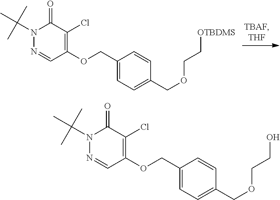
C1(OCC2=CC=C(COCC[OTBDMS])C=C2)=C(Cl)C(=O)N(C(C)(C)C)N=C1.C1(OCC2=CC=C(COCCO)C=C2)=C(Cl)C(=O)N(C(C)(C)C)N=C1
